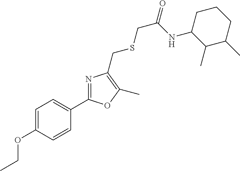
C1=C(OCC)C=CC(C2=NC(CSCC(NC3C(C)C(C)CCC3)=O)=C(C)O2)=C1
